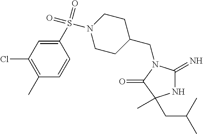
C1C(CN2C(=N)NC(C)(CC(C)C)C2=O)CCN(S(=O)(=O)C2=CC(Cl)=C(C)C=C2)C1
